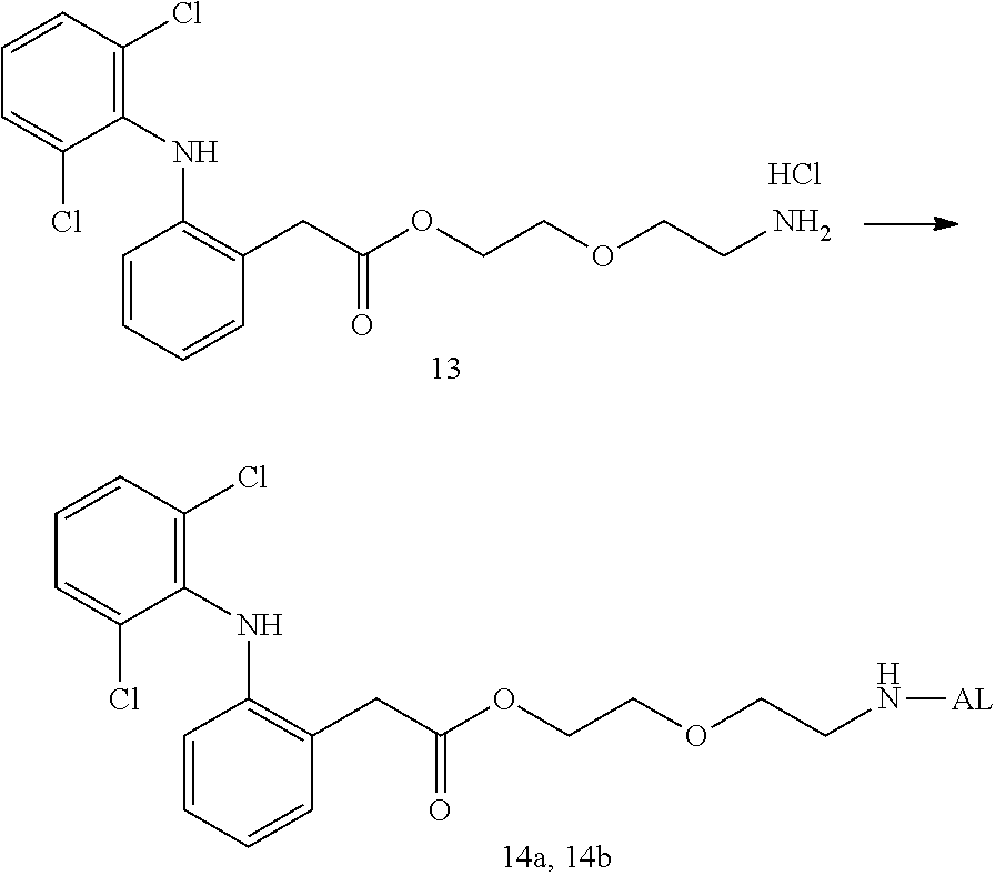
C1=CC=CC(CC(OCCOCCN)=O)=C1NC1=C(Cl)C=CC=C1Cl.Cl.C1=CC=CC(CC(OCCOCCN[AL])=O)=C1NC1=C(Cl)C=CC=C1Cl
